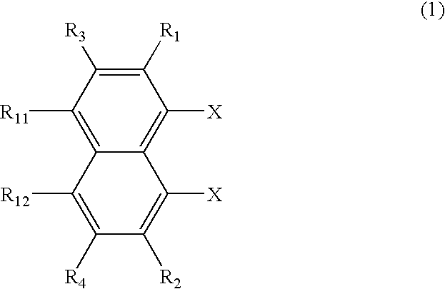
C1([R1])=C([R3])C([R11])=C2C(=C1[X])C([X])=C([R2])C([R4])=C2[R12]
